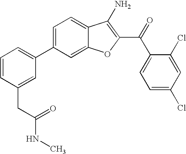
C1=CC(CC(NC)=O)=CC(C2=CC=C3C(=C2)OC(C(C2=CC=C(Cl)C=C2Cl)=O)=C3N)=C1
